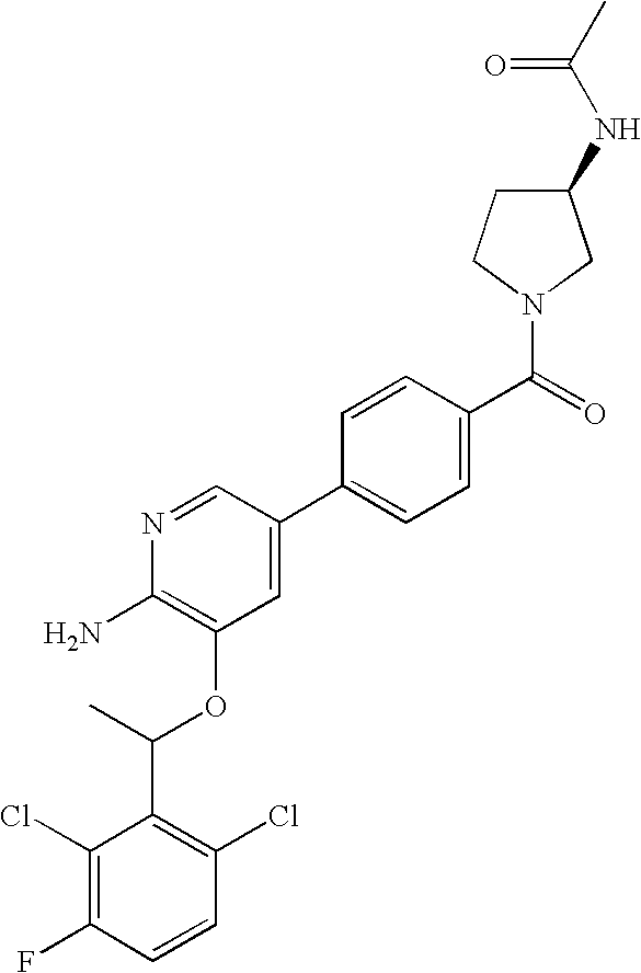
C1(Cl)=C(F)C=CC(Cl)=C1C(C)OC1=C(N)N=CC(C2=CC=C(C(=O)N3CC(NC(C)=O)CC3)C=C2)=C1
